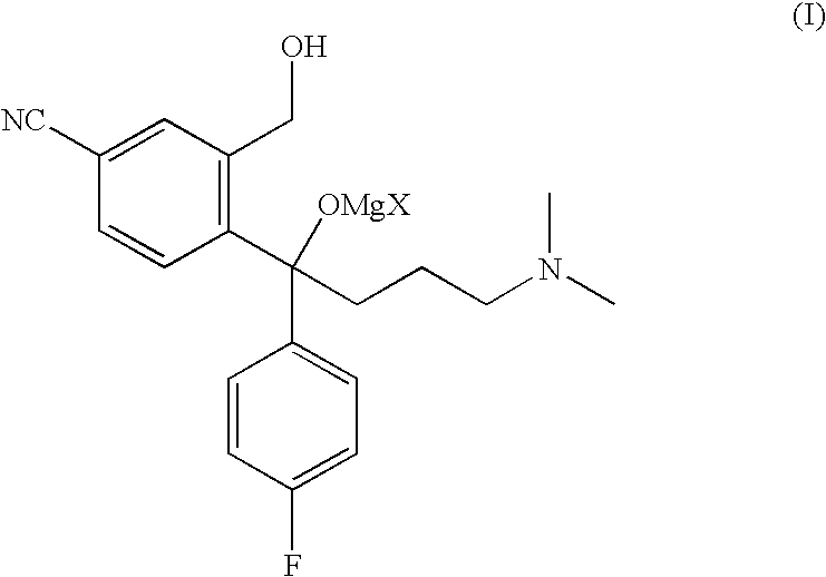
C1=CC(C(C2=CC=C(F)C=C2)(CCCN(C)C)[OMgX])=C(CO)C=C1[NC]
